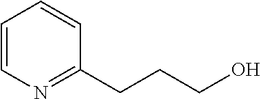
C1=CN=C(CCCO)C=C1
